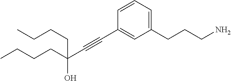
C1=CC=C(CCCN)C=C1C#CC(O)(CCCC)CCCC
